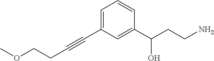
C(C#CC1=CC=CC(C(CCN)O)=C1)COC
